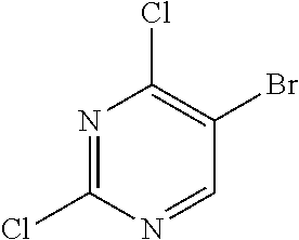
N1=C(Cl)N=CC(Br)=C1Cl
